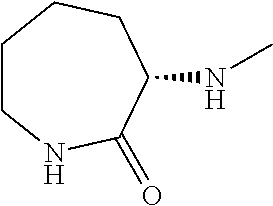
C1CNC(=O)C(NC)CC1
